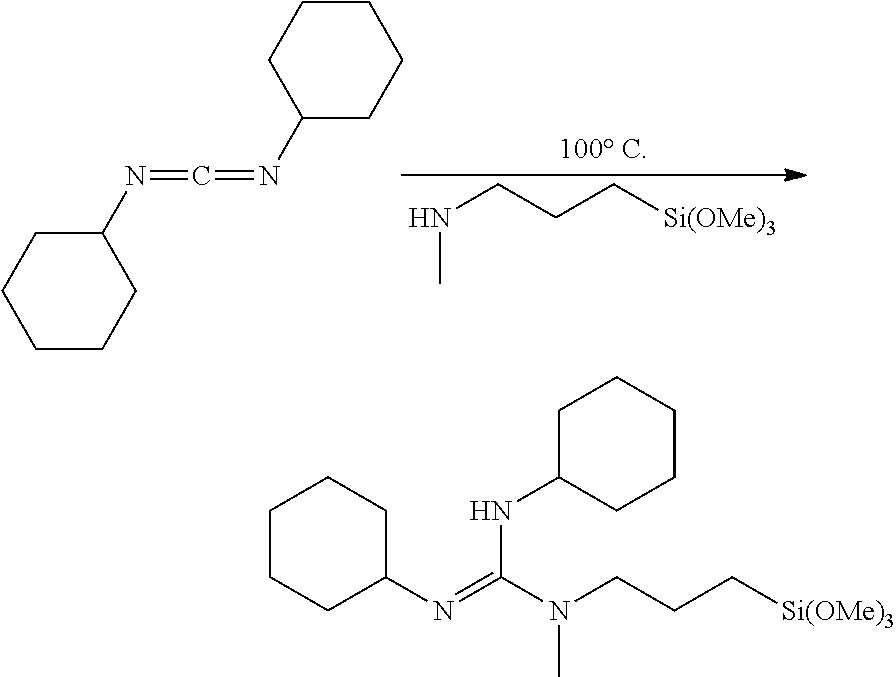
N(CCC[Si(OMe)3])C.C1C(N=C=NC2CCCCC2)CCCC1.C1C(N=C(N(CCC[Si(OMe)3])C)NC2CCCCC2)CCCC1
